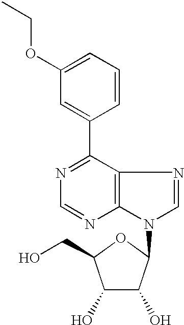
C1=C(C2=NC=NC3=C2N=CN3C2C(O)C(O)C(CO)O2)C=CC=C1OCC
